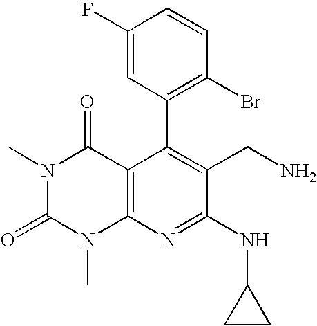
C1(C2=C(Br)C=CC(F)=C2)=C(CN)C(NC2CC2)=NC2=C1C(=O)N(C)C(=O)N2C
